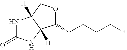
N1C(=O)NC2([H])C1([H])COC2CCCCC
